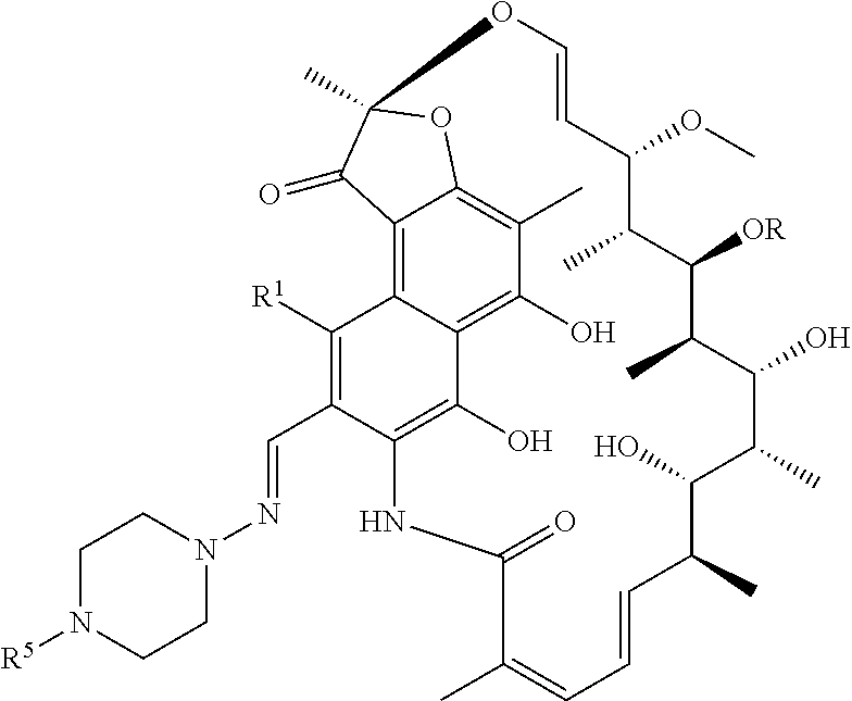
C12=C3C4=C(O)C(C)=C1OC(C)(C2=O)OC=CC(OC)C(C)C([OR])C(C)C(O)C(C)C(O)C(C)C=CC=C(C)C(=O)NC(=C4O)C(C=NN1CCN([R5])CC1)=C3[R1]
